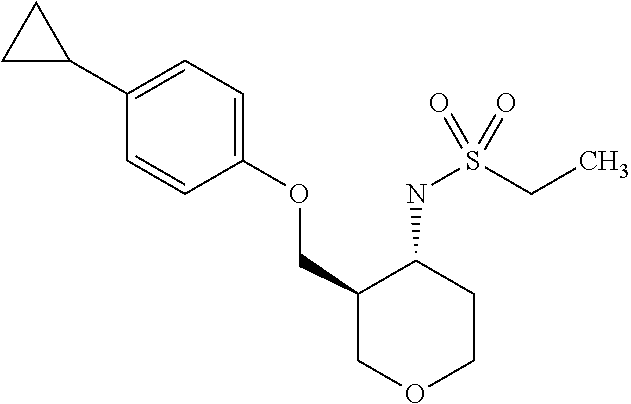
C1(C2CC2)=CC=C(OCC2COCCC2NS(CC)(=O)=O)C=C1
